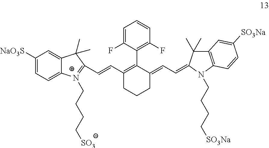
C(=CC1=C(C2=C(F)C=CC=C2F)C(=CC=C2N(CCCC[SO3Na])C3=C(C=C([SO3Na])C=C3)C2(C)C)CCC1)C1=[N+](CCCC[SO3])C2=CC=C([NaO3S])C=C2C1(C)C
